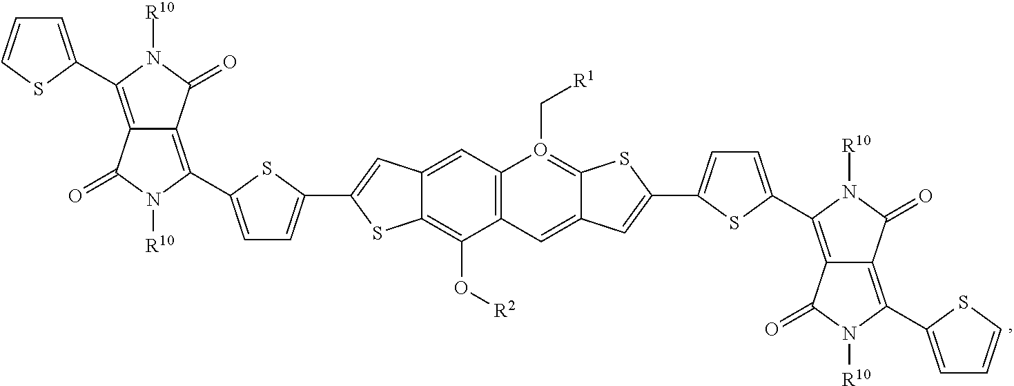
C1=C(C2=C3C(=C(C4=CC=C(C5=CC6=CC7=C(C(O[R2])=C6S5)C=C5C(=O7C[R1])SC(C6=CC=C(C7=C8C(=C(C9=CC=CS9)N([R10])C8=O)C(=O)N7[R10])S6)=C5)S4)N([R10])C3=O)C(=O)N2[R10])SC=C1
